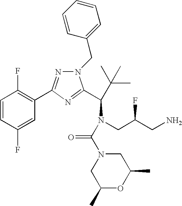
C1=CC(F)=CC(C2=NN(CC3=CC=CC=C3)C(C(C(C)(C)C)N(CC(CN)F)C(=O)N3CC(C)OC(C)C3)=N2)=C1F
